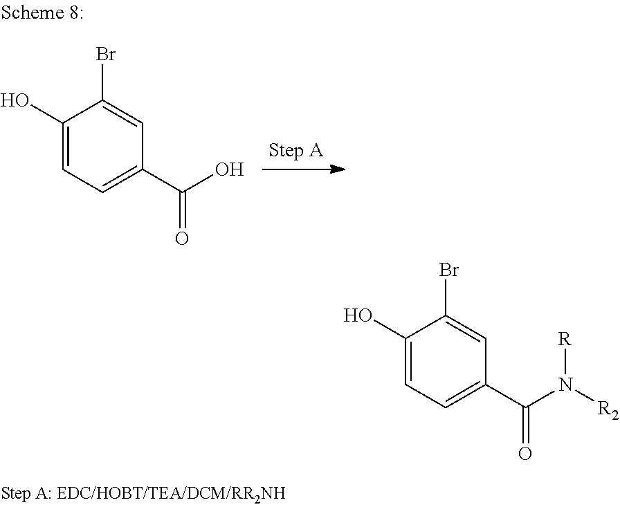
C1(O)=CC=C(C(O)=O)C=C1Br.C1(O)=CC=C(C(N([R2])[R])=O)C=C1Br
